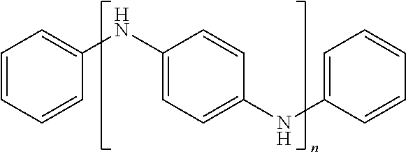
C1=CC=CC(NC2=CC=C(NC3=CC=CC=C3)C=C2)=C1
